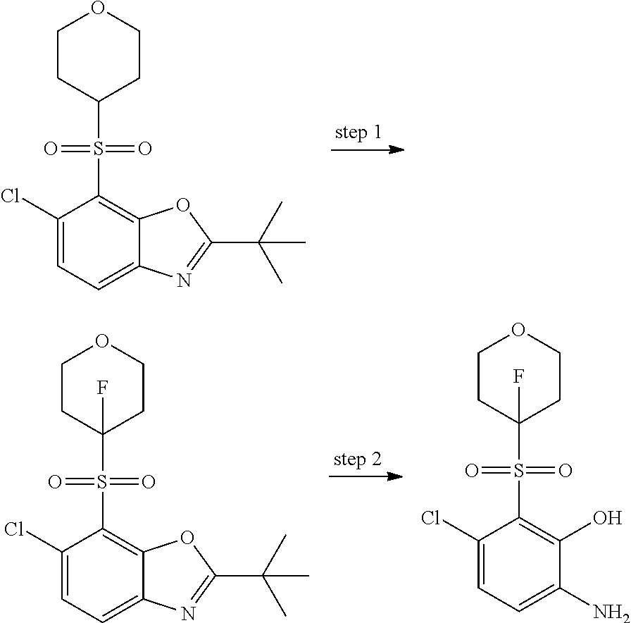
C1(Cl)=CC=C2C(=C1S(=O)(=O)C1CCOCC1)OC(C(C)(C)C)=N2.C1(Cl)=CC=C2C(=C1S(=O)(=O)C1(F)CCOCC1)OC(C(C)(C)C)=N2.C1(Cl)=CC=C(N)C(O)=C1S(=O)(=O)C1(F)CCOCC1
